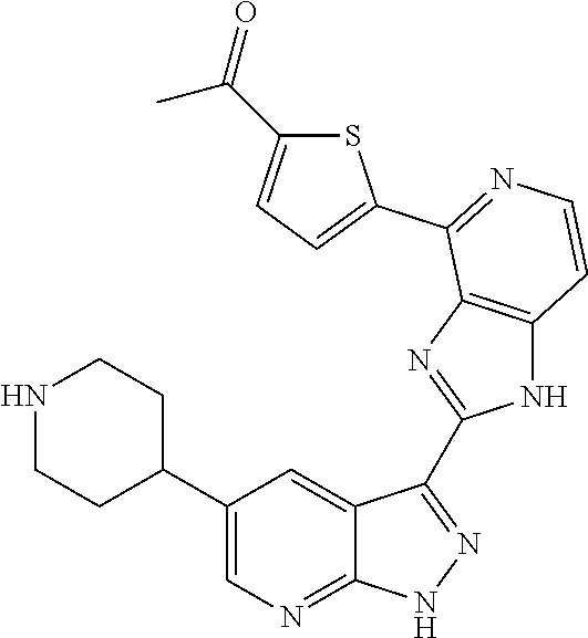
N1CCC(C2=CN=C3C(=C2)C(C2=NC4=C(N2)C=CN=C4C2=CC=C(C(=O)C)S2)=N[N H]3)CC1
